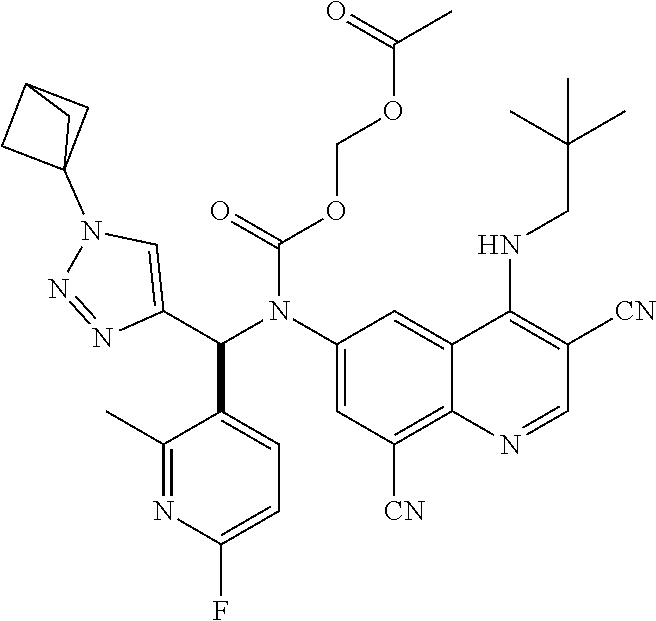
O(COC(C)=O)C(=O)N(C1=CC([CN])=C2C(=C1)C(NCC(C)(C)C)=C([CN])C=N2)C(C1=CN(C23CC(C2)C3)N=N1)C1=CC=C(F)N=C1C
